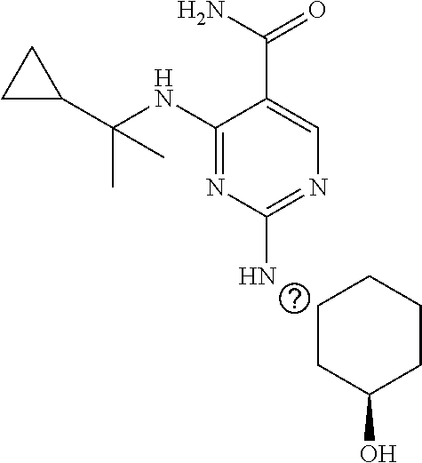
C1CC(O)CCC1.C1(NC(C2CC2)(C)C)=NC(N)=NC=C1C(N)=O
